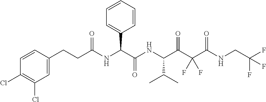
C1=CC(Cl)=C(Cl)C=C1CCC(NC(C(NC(C(C(C(NCC(F)(F)F)=O)(F)F)=O)C(C)C)=O)C1=CC=CC=C1)=O
